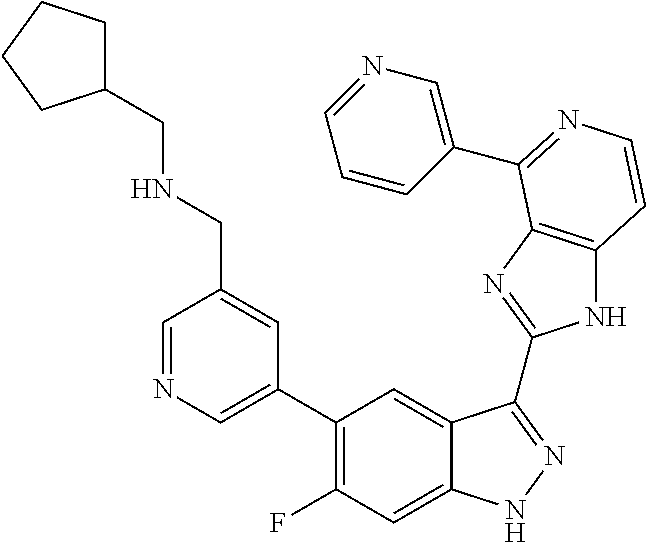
C1=C(C2=C(F)C=C3C(=C2)C(C2=NC4=C(N2)C=CN=C4C2=CN=CC=C2)=NN3)C=C(CNCC2CCCC2)C=N1
